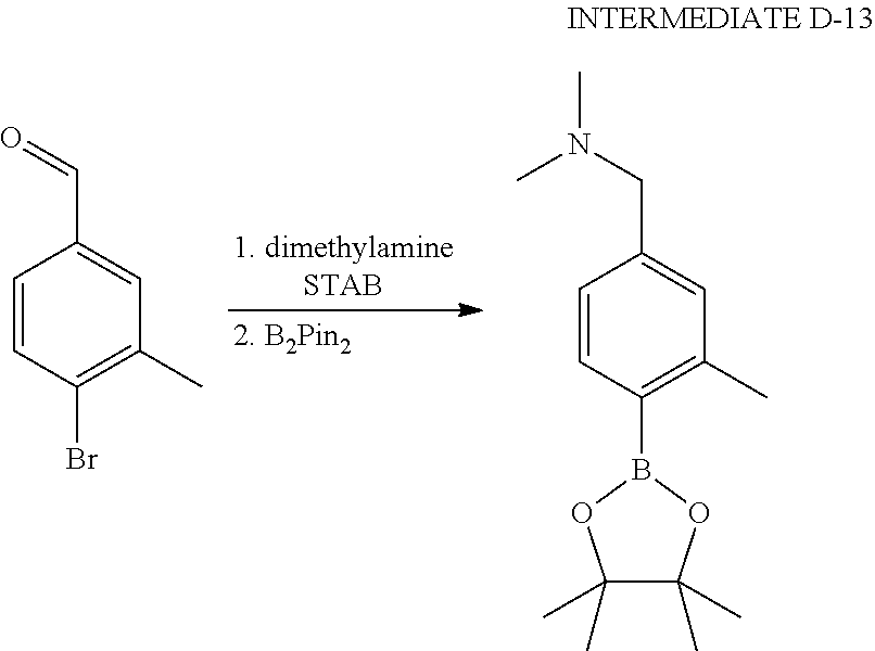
C1=CC(Br)=C(C)C=C1C=O.C1=CC(B2OC(C)(C)C(C)(C)O2)=C(C)C=C1CN(C)C
